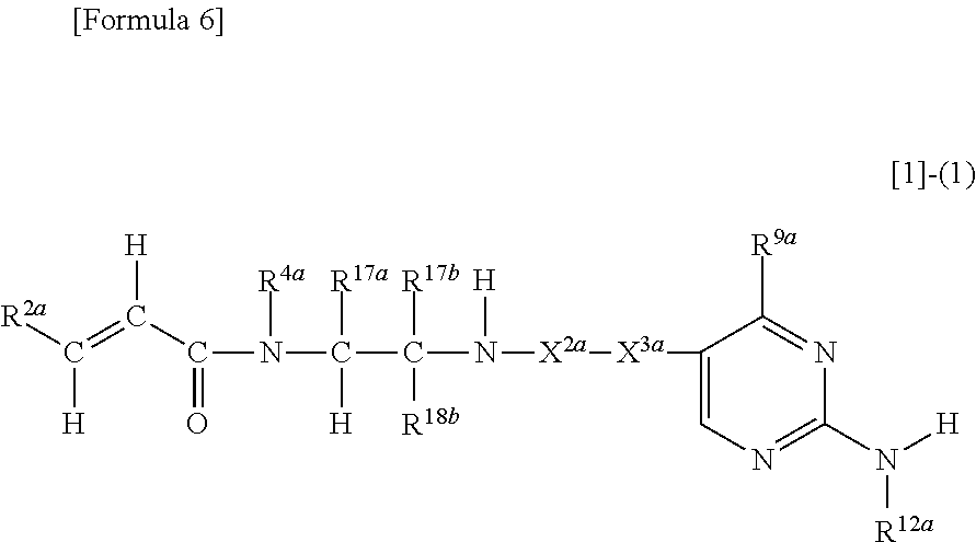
[R2a]C(=C(C(N([R4a])C([H])([R17a])C([R17b])([R18b])N([H])[X2a][X3a]C1=CN=C(N([H])[R12a])N=C1[R9a])=O)[H])[H]
